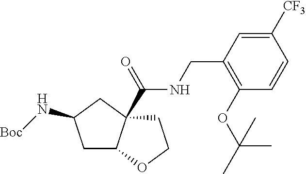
C1([CF3])=CC(CNC(=O)C23C(CC(N[Boc])C2)OCC3)=C(OC(C)(C)C)C=C1
